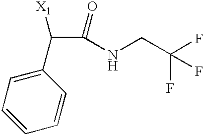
C1=CC=C(C(C(NCC(F)(F)F)=O)[X1])C=C1
